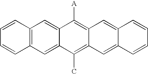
C12=C(C=C3C(=C1)C([A])=C1C(=C3C)C=C3C(=C1)C=CC=C3)C=CC=C2
